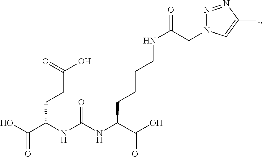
OC(C(NC(NC(C(O)=O)CCCCNC(CN1N=NC(I)=C1)=O)=O)CCC(O)=O)=O
